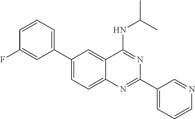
C1(C2=CC=CC(F)=C2)=CC=C2C(=C1)C(NC(C)C)=NC(C1=CC=CN=C1)=N2
